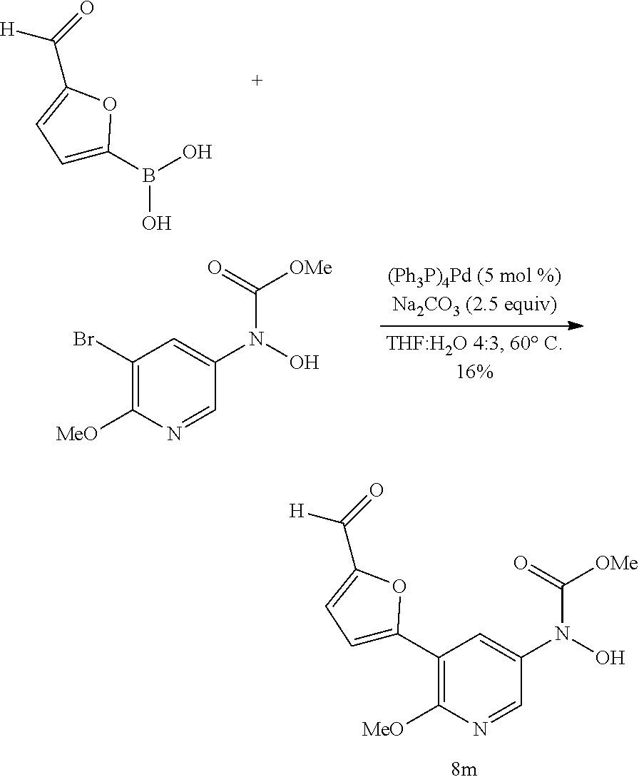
C(C1=CC=C(B(O)O)O1)(=O)[H].C1(Br)=C([MeO])N=CC(N(O)C(=O)[OMe])=C1.C1(C2=CC=C(C(=O)[H])O2)=C([MeO])N=CC(N(O)C(=O)[OMe])=C1
